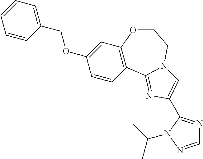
N1=C(C2=CN3C(=N2)C2=C(C=C(OCC4=CC=CC=C4)C=C2)OCC3)N(C(C)C)N=C1
